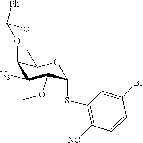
[N3]C1C2OC([Ph])OCC2OC(SC2=C([NC])C=CC(Br)=C2)C1OC
